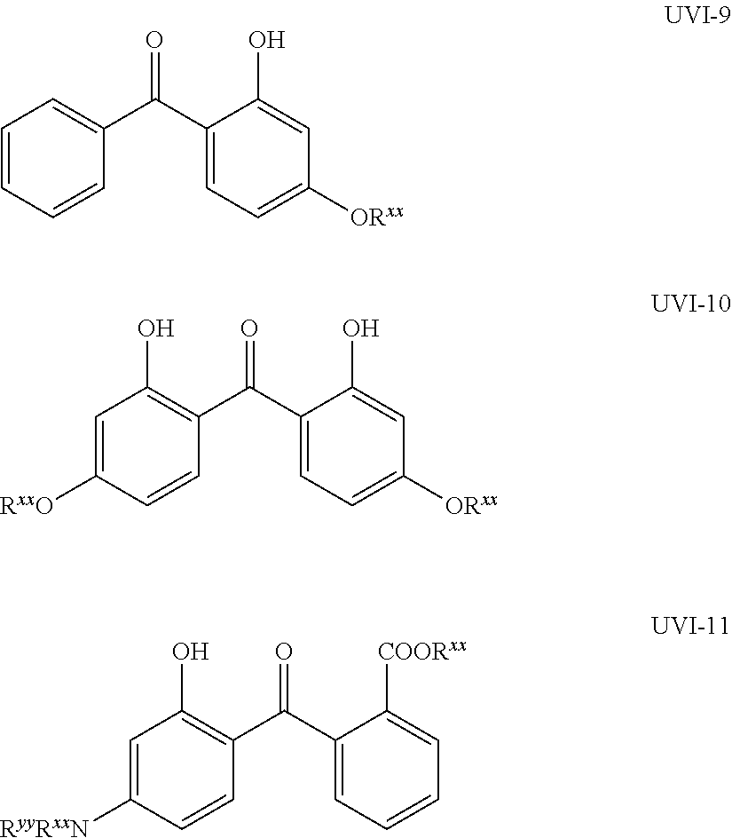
C1=CC=CC(C(C2=CC=C([ORxx])C=C2O)=O)=C1.C1=C([RxxO])C=CC(C(C2=CC=C([ORxx])C=C2O)=O)=C1O.C1=C([RyyRxxN])C=CC(C(C2=CC=CC=C2[COORxx])=O)=C1O
